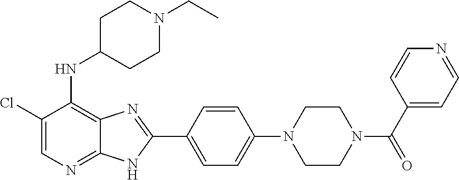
C1(Cl)=CN=C2C(=C1NC1CCN(CC)CC1)N=C(C1=CC=C(N3CCN(C(C4=CC=NC=C4)=O)CC3)C=C1)N2
